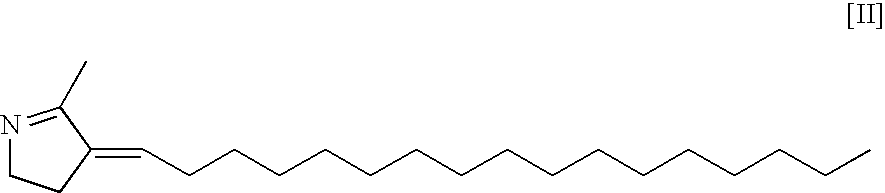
N1=C(C)C(=CCCCCCCCCCCCCCCCC)CC1
